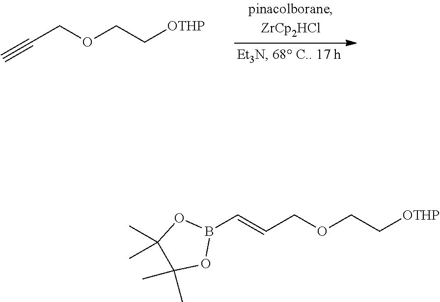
C(C[OTHP])OCC#C.C(C[OTHP])OCC=CB1OC(C)(C)C(C)(C)O1
